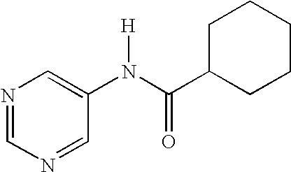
N1=CN=CC(N(C(C2CCCCC2)=O)[H])=C1
